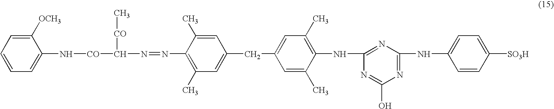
C1=CC=C(N[CO]C(N=NC2=C(C)C=C(CC3=CC(C)=C(NC4=NC(NC5=CC=C([SO3H])C=C5)=NC(O)=N4)C(C)=C3)C=C2C)[CO]C)C([OCH3])=C1
